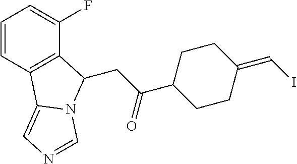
C1=CC2=C(C(F)=C1)C(CC(=O)C1CCC(=CI)CC1)N1C2=CN=C1
